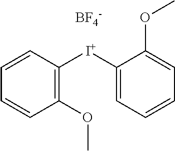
C1(OC)=C([I+]C2=CC=CC=C2OC)C=CC=C1.[BF4-]
